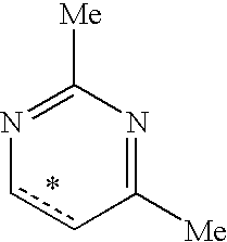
N1=C([Me])N=C([Me])cc1
